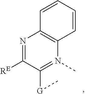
N1=C([RE])C([G]C)=N(C)C2=C1C=CC=C2
